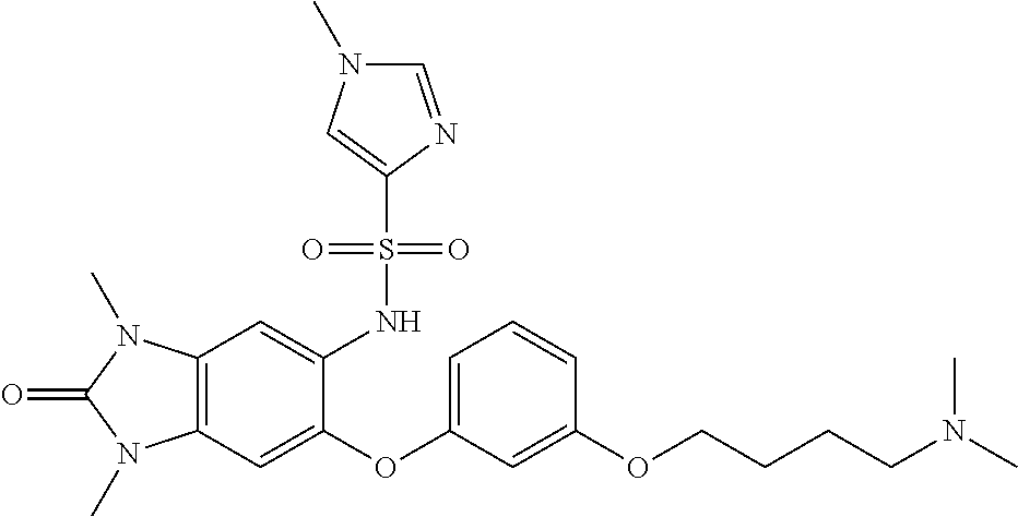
C12=C(C=C(OC3=CC=CC(OCCCCN(C)C)=C3)C(NS(C3=CN(C)C=N3)(=O)=O)=C1)N(C)C(=O)N2C
